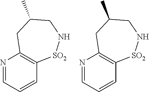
N1=CC=CC2=C1CC(C)CN[SO2]2.N1=CC=CC2=C1CC(C)CN[SO2]2
